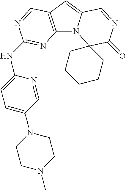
C12=C(C=C3N1C1(C(=O)N=C3)CCCCC1)C=NC(NC1=CC=C(N3CCN(C)CC3)C=N1)=N2
